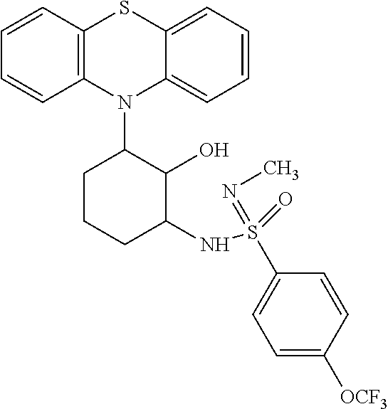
C1=CC2=C(C=C1)N(C1C(O)C(NS(=NC)(=O)C3=CC=C([OCF3])C=C3)CCC1)C1=CC=CC=C1S2
